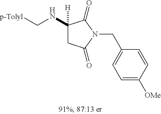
C(NC1([H])CC(=O)N(CC2=CC=C([OMe])C=C2)C1=O)[p-Tolyl]
